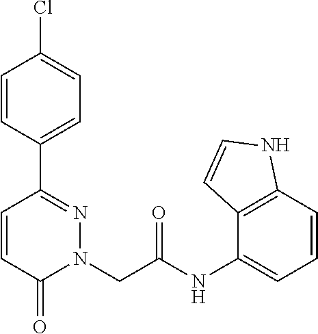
C1=CC(C2=NN(CC(NC3=CC=CC4=C3C=CN4)=O)C(=O)C=C2)=CC=C1Cl
